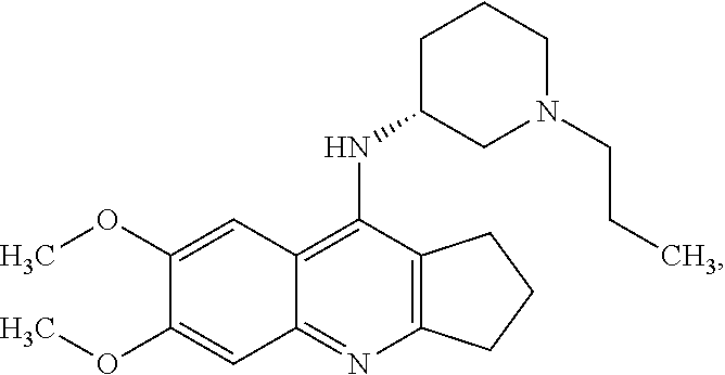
C12=C(N=C3C(=C1NC1CN(CCC)CCC1)C=C(OC)C(OC)=C3)CCC2
